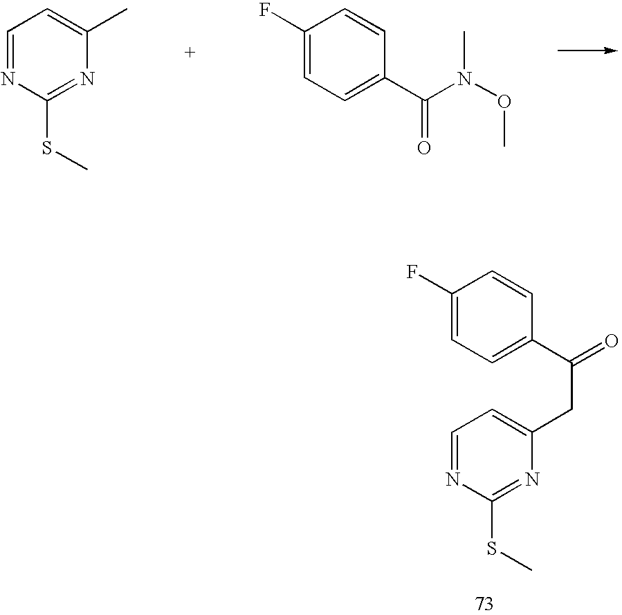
C1=NC(SC)=NC(C)=C1.C1(F)=CC=C(C(N(OC)C)=O)C=C1.C(CC1=CC=NC(SC)=N1)(C1=CC=C(F)C=C1)=O
